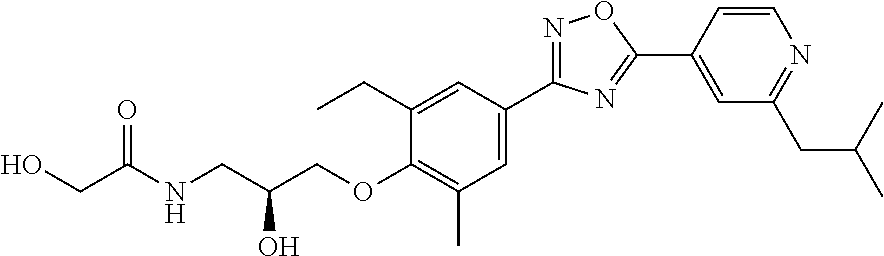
N1=C(C2=CC(C)=C(OCC(CNC(CO)=O)O)C(CC)=C2)N=C(C2=CC(CC(C)C)=NC=C2)O1
